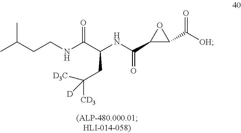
CC(CCNC(=O)C(NC(C1C(C(=O)[OH])O1)=O)CC([D3C])([D])[CD3])C
